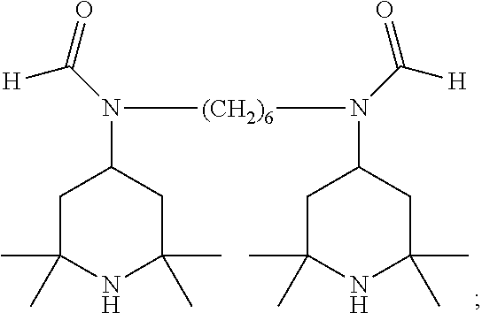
C1C(C)(C)NC(C)(C)CC1N(C(=O)[H])[(CH2)6]N(C1CC(C)(C)NC(C)(C)C1)C([H])=O
